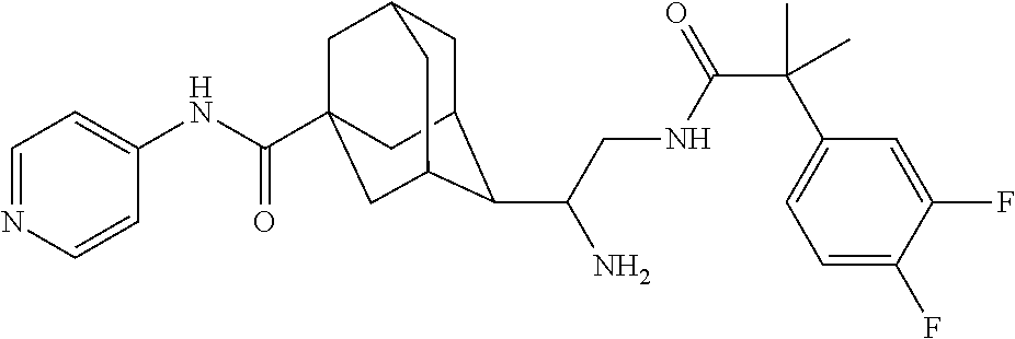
C1C2C(C(CNC(C(C3=CC=C(F)C(F)=C3)(C)C)=O)N)C3CC(C(NC4=CC=NC=C4)=O)(CC1C3)C2
